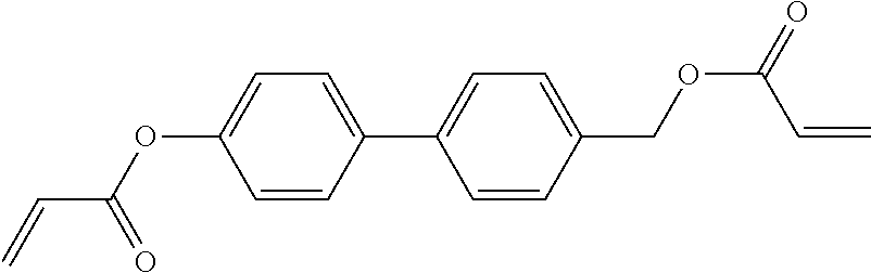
C1=CC(C2=CC=C(COC(C=C)=O)C=C2)=CC=C1OC(C=C)=O
